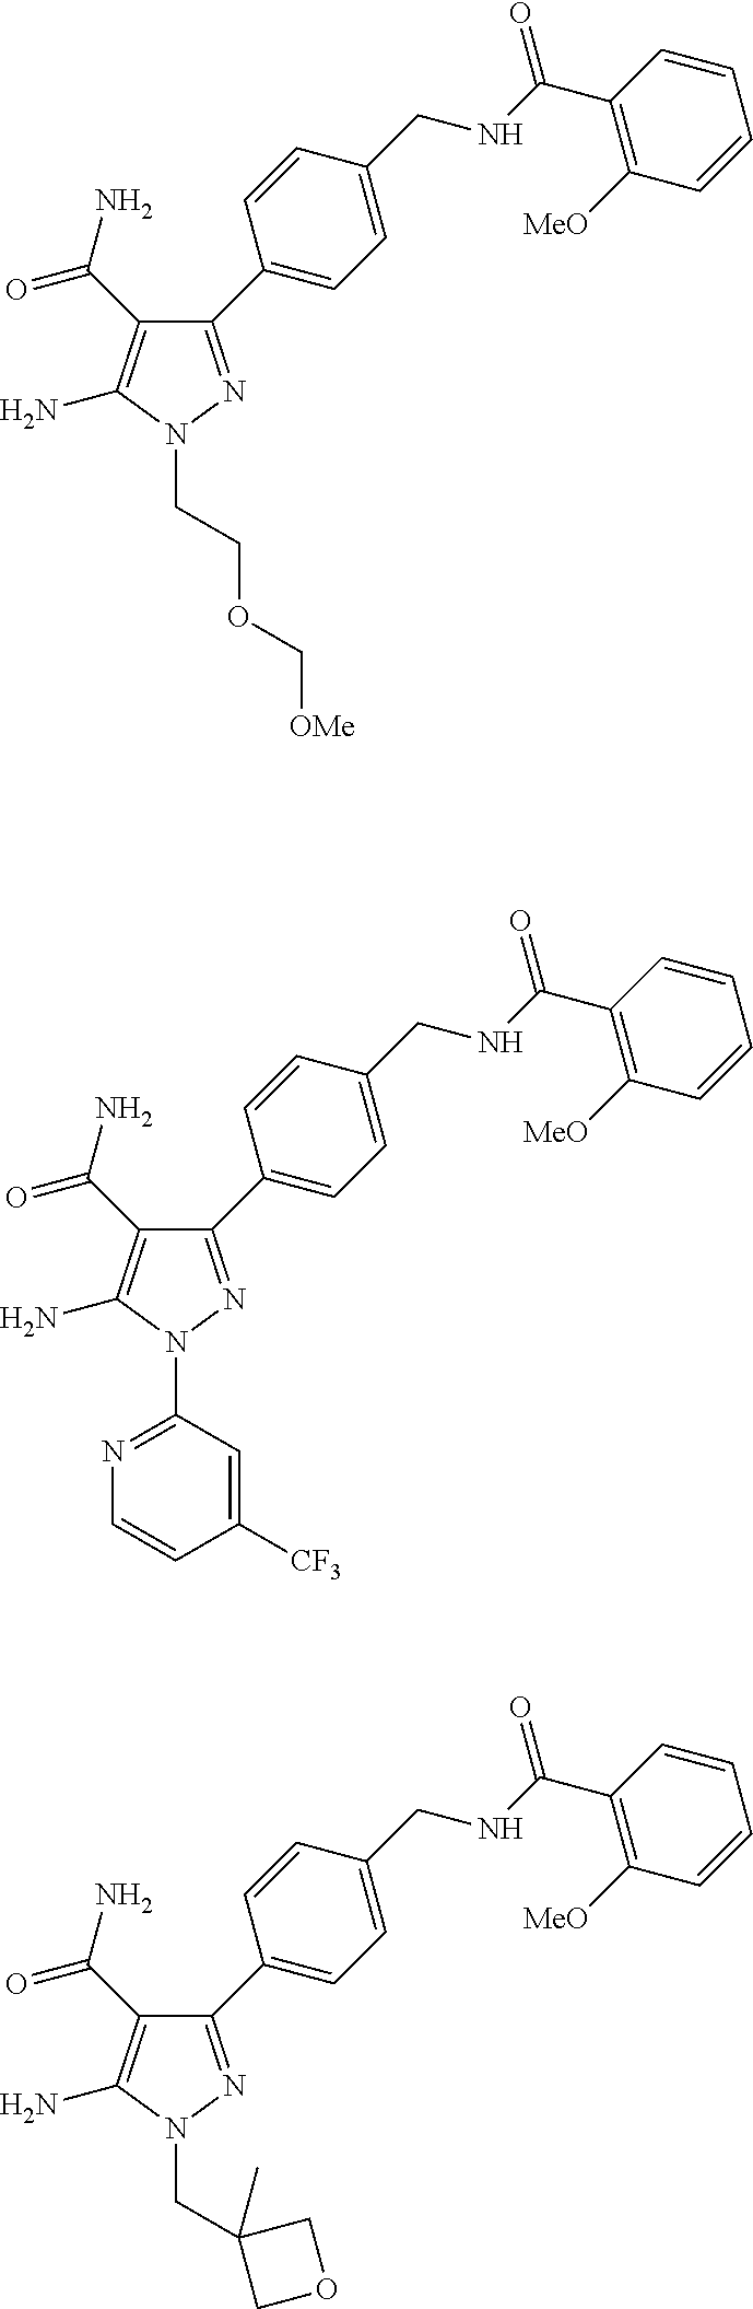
N1(C2=NC=CC([CF3])=C2)N=C(C2=CC=C(CNC(C3=C([MeO])C=CC=C3)=O)C=C2)C(C(N)=O)=C1N.N1(CC2(C)COC2)N=C(C2=CC=C(CNC(C3=C([MeO])C=CC=C3)=O)C=C2)C(C(N)=O)=C1N.N1(CCOC[OMe])N=C(C2=CC=C(CNC(C3=C([MeO])C=CC=C3)=O)C=C2)C(C(N)=O)=C1N
